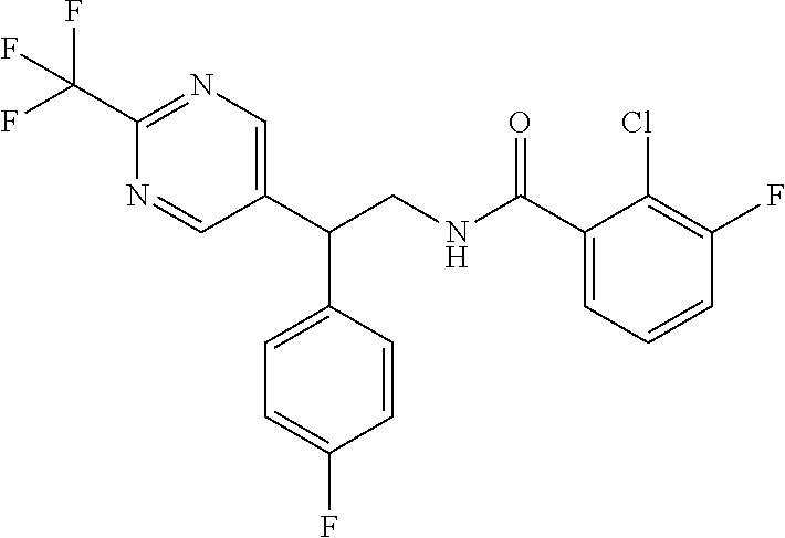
C1(C(CNC(C2=CC=CC(F)=C2Cl)=O)C2=CC=C(F)C=C2)=CN=C(C(F)(F)F)N=C1
